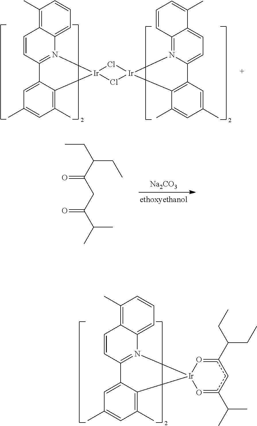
[Na2CO3].CCC(CC)C(CC(C(C)C)=O)=O.C1(C)=C2C(=CC=C1)N1=C(C=C2)C2=CC(C)=CC(C)=C2[Ir]12O=c(C(C)C)cc(C(CC)CC)=O2.C12=C(C)C=CC=C1N1=C(C=C2)C2=CC(C)=CC(C)=C2[Ir]12Cl[Ir]1(Cl2)N2=C3C(=CC=C2C2=C1C(C)=CC(C)=C2)C(C)=CC=C3
